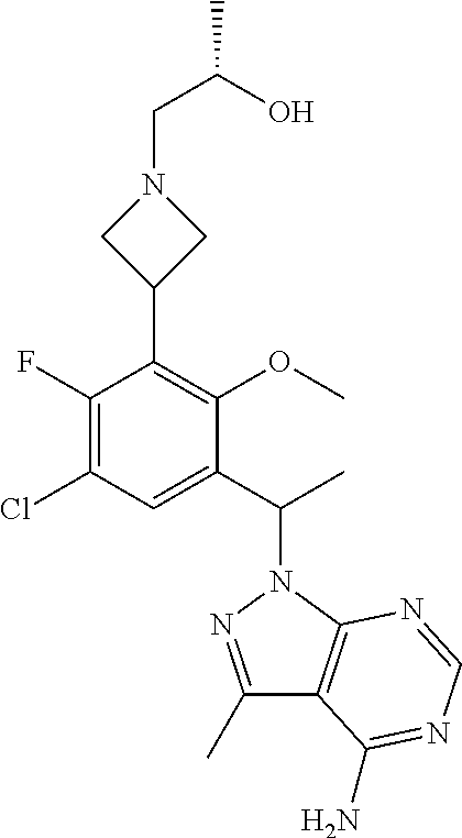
C1(C2=C(OC)C(C(C)N3N=C(C)C4=C3N=CN=C4N)=CC(Cl)=C2F)CN(CC(C)O)C1
